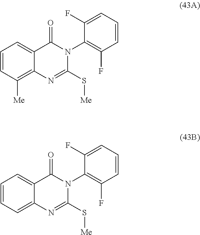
C1=CC([Me])=C2C(=C1)C(=O)N(C1=C(F)C=CC=C1F)C(S[Me])=N2.C1=CC=C2C(=C1)C(=O)N(C1=C(F)C=CC=C1F)C(S[Me])=N2
